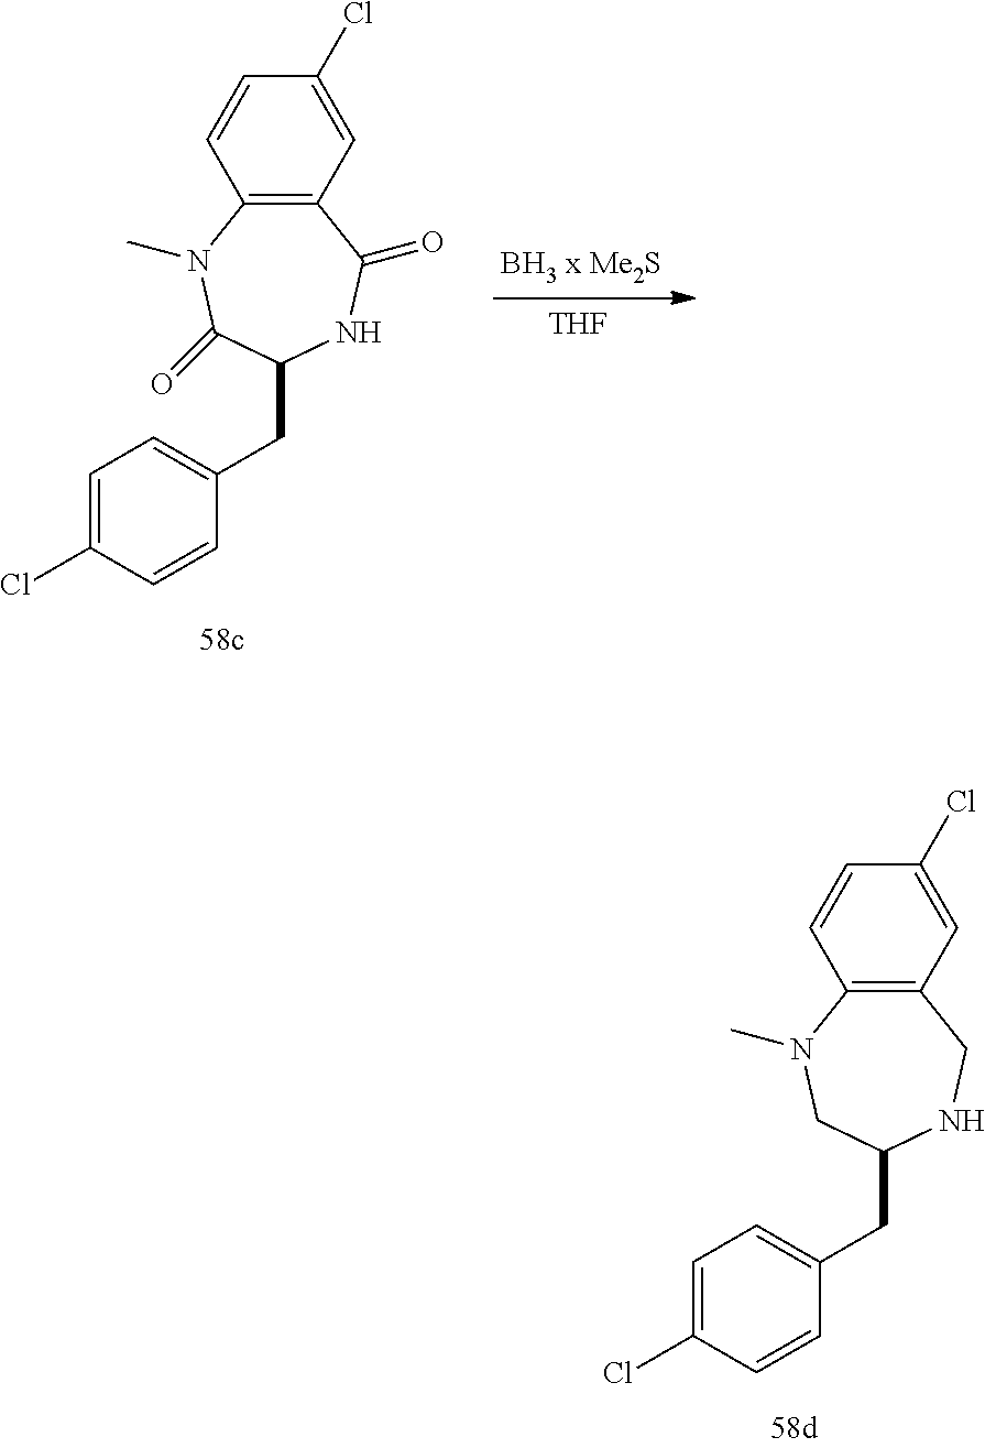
C12=C(C=C(Cl)C=C1)CNC(CC1=CC=C(Cl)C=C1)CN2C.C12=C(C=C(Cl)C=C1)C(=O)NC(CC1=CC=C(Cl)C=C1)C(=O)N2C.[THF]
